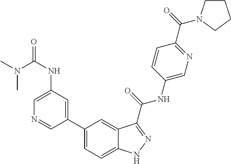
C1(NC(N(C)C)=O)=CN=CC(C2=CC=C3C(=C2)C(C(NC2=CN=C(C(=O)N4CCCC4)C=C2)=O)=NN3)=C1
